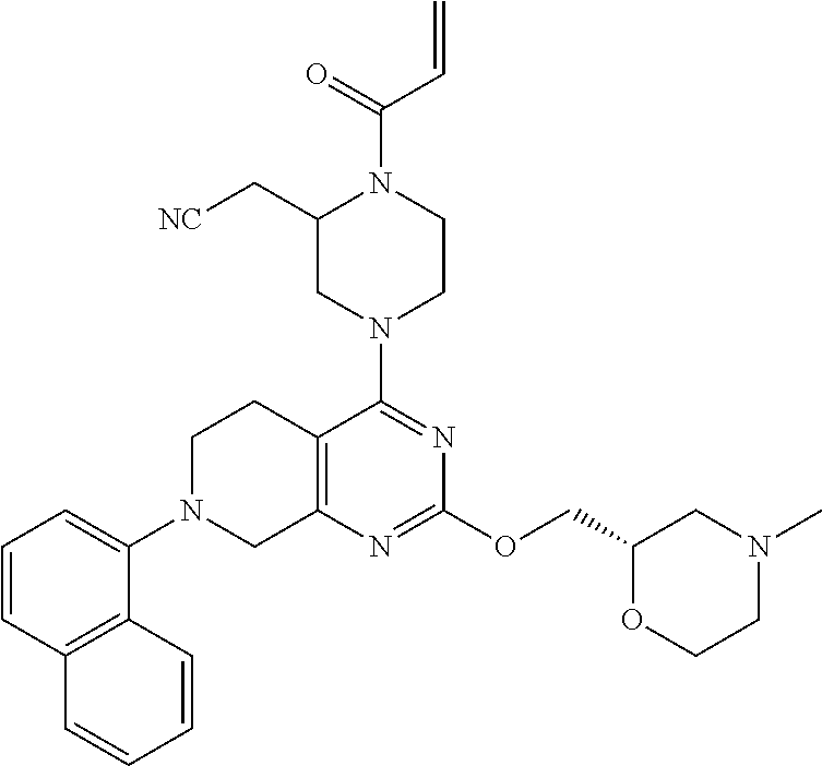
C12=C(N=C(OCC3OCCN(C)C3)N=C1N1CCN(C(=O)C=C)C(C[NC])C1)CN(C1=CC=CC3=C1C=CC=C3)CC2
